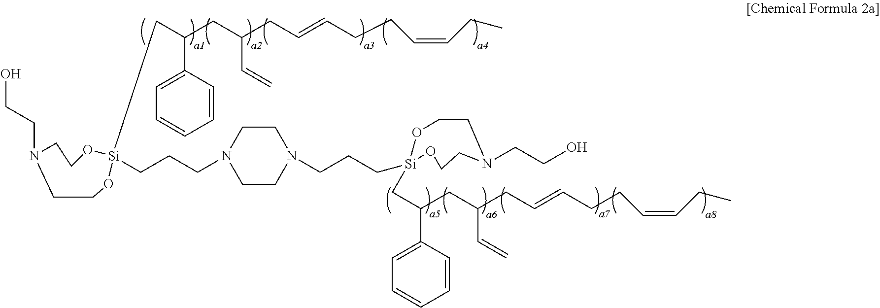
C(CC(CC=CCCC=CCC)C=C)(C[Si]1(CCCN2CCN(CCC[Si]3(CC(CC(CC=CCCC=CCC)C=C)C4=CC=CC=C4)OCCN(CCO)CCO3)CC2)OCCN(CCO)CCO1)C1=CC=CC=C1
